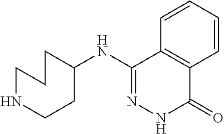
C1(NC2CCCNCC2)=NNC(=O)C2=C1C=CC=C2
